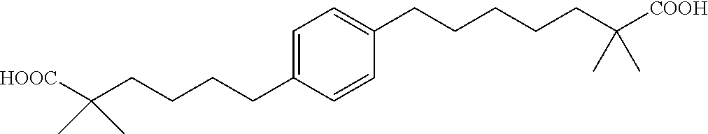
[HOOC]C(CCCCC1=CC=C(CCCCCC([COOH])(C)C)C=C1)(C)C
